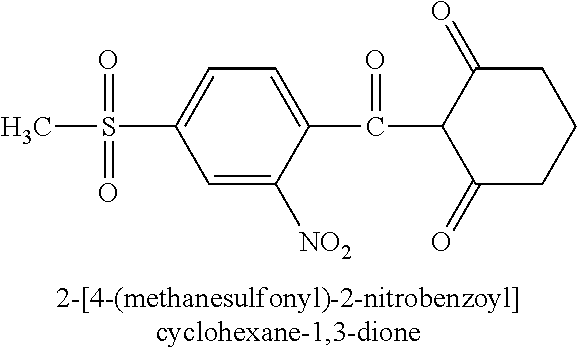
C1(C(C2C(=O)CCCC2=O)=O)=CC=C(S(C)(=O)=O)C=C1[NO2]
